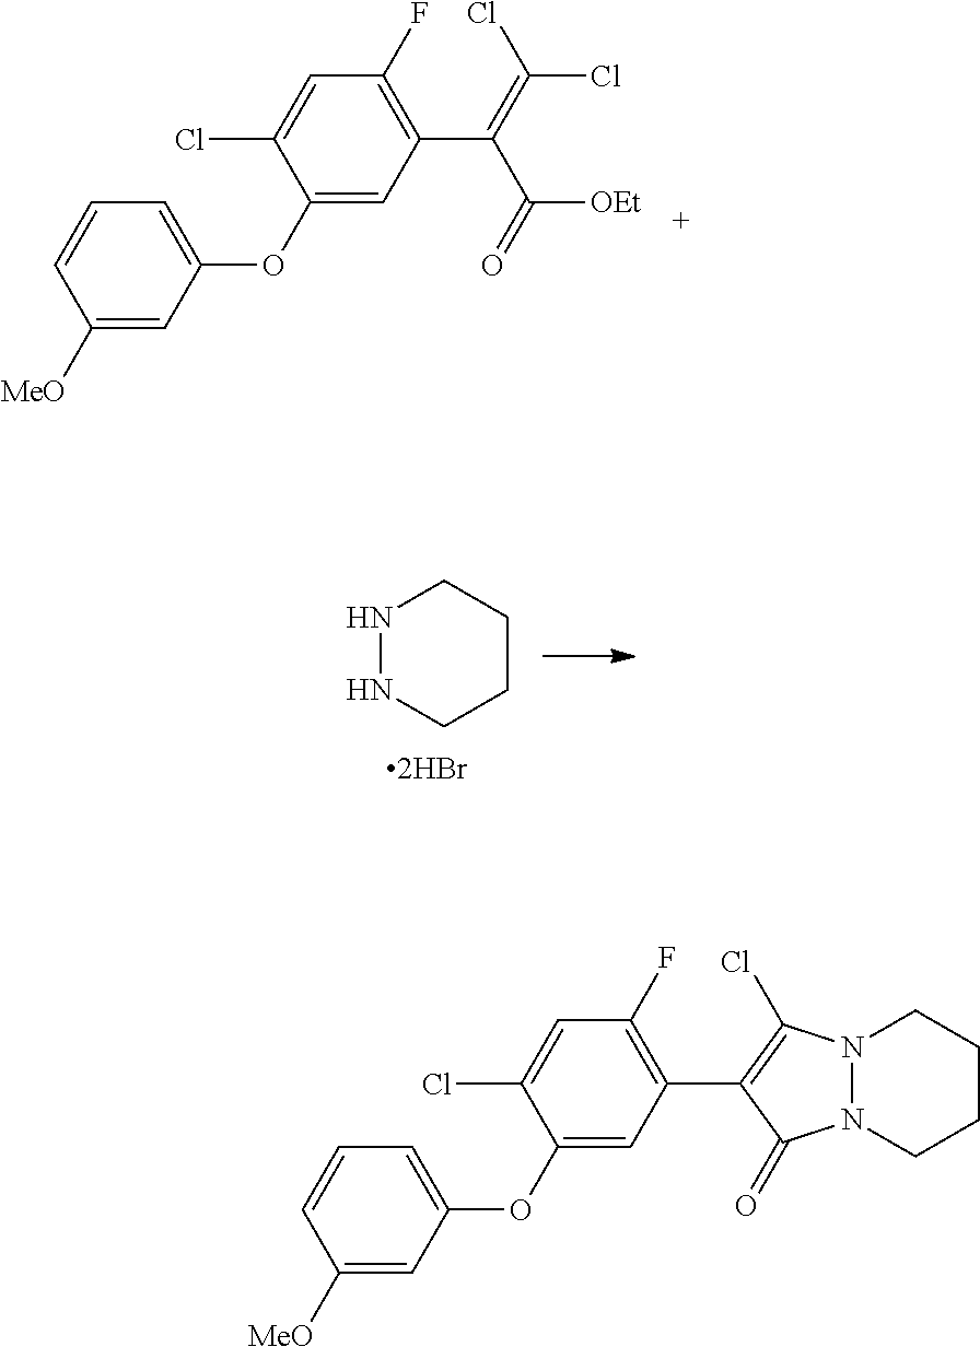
C1([MeO])=CC(OC2=CC(C(=C(Cl)Cl)C(=O)[OEt])=C(F)C=C2Cl)=CC=C1.N1NCCCC1.C1([MeO])=CC(OC2=CC(C3=C(Cl)N4N(C3=O)CCCC4)=C(F)C=C2Cl)=CC=C1
